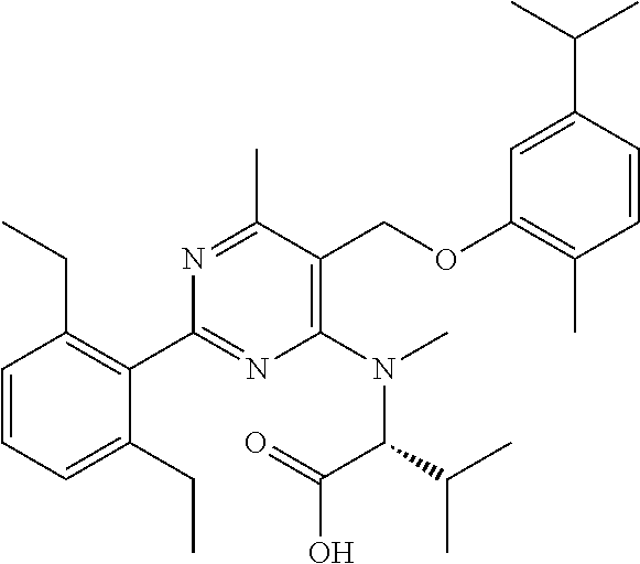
C1=CC(C(C)C)=CC(OCC2=C(N(C(C(O)=O)C(C)C)C)N=C(C3=C(CC)C=CC=C3CC)N=C2C)=C1C
